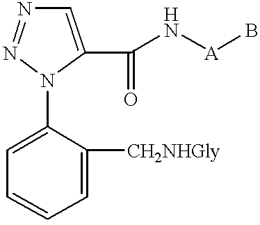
C1=C(C(N[A]B)=O)N(C2=CC=CC=C2[CH2NHGly])N=N1
